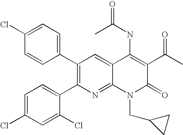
C1(Cl)=CC=C(C2=C(C3=CC=C(Cl)C=C3Cl)N=C3C(=C2)C(NC(=O)C)=C(C(C)=O)C(=O)N3CC2CC2)C=C1
